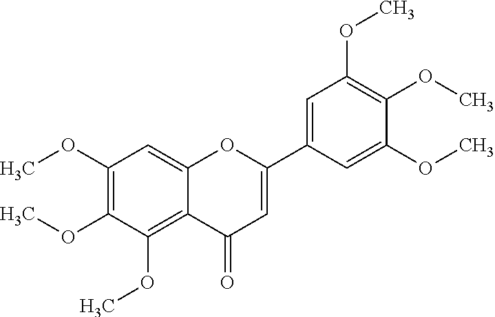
C1(OC)=C(OC)C(OC)=C2C(=C1)OC(C1=CC(OC)=C(OC)C(OC)=C1)=CC2=O
